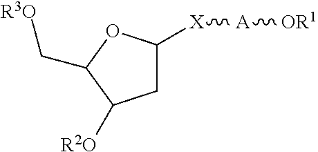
C1([X][A][OR1])CC([R2O])C(C[R3O])O1
